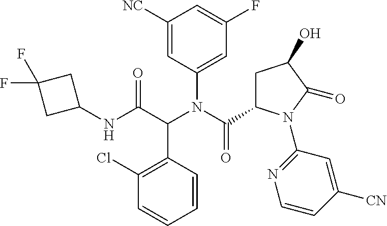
C1([NC])=CC(N(C(C2CC(O)C(=O)N2C2=NC=CC([CN])=C2)=O)C(C(NC2CC(F)(F)C2)=O)C2=C(Cl)C=CC=C2)=CC(F)=C1
